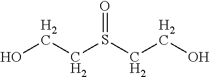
OCCS(CCO)=O
